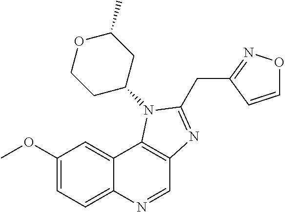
C1(OC)=CC=C2C(=C1)C1=C(C=N2)N=C(CC2=NOC=C2)N1C1CC(C)OCC1
